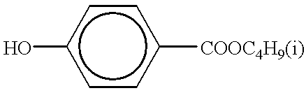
c1cc([COOC4H9(i)])ccc1O
